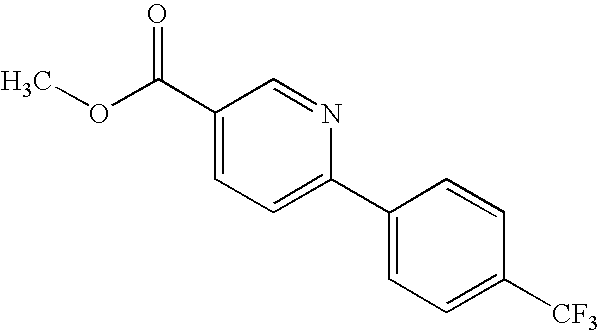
C1(C(OC)=O)=CC=C(C2=CC=C([CF3])C=C2)N=C1
